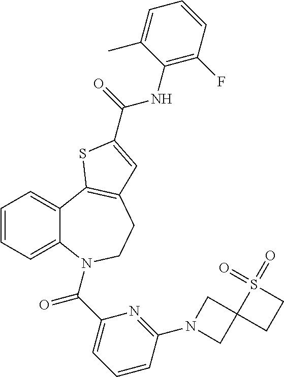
C1=CC=C2C(=C1)C1=C(CCN2C(C2=CC=CC(N3CC4(C3)CCS4(=O)=O)=N2)=O)C=C(C(=O)NC2=C(F)C=CC=C2C)S1
